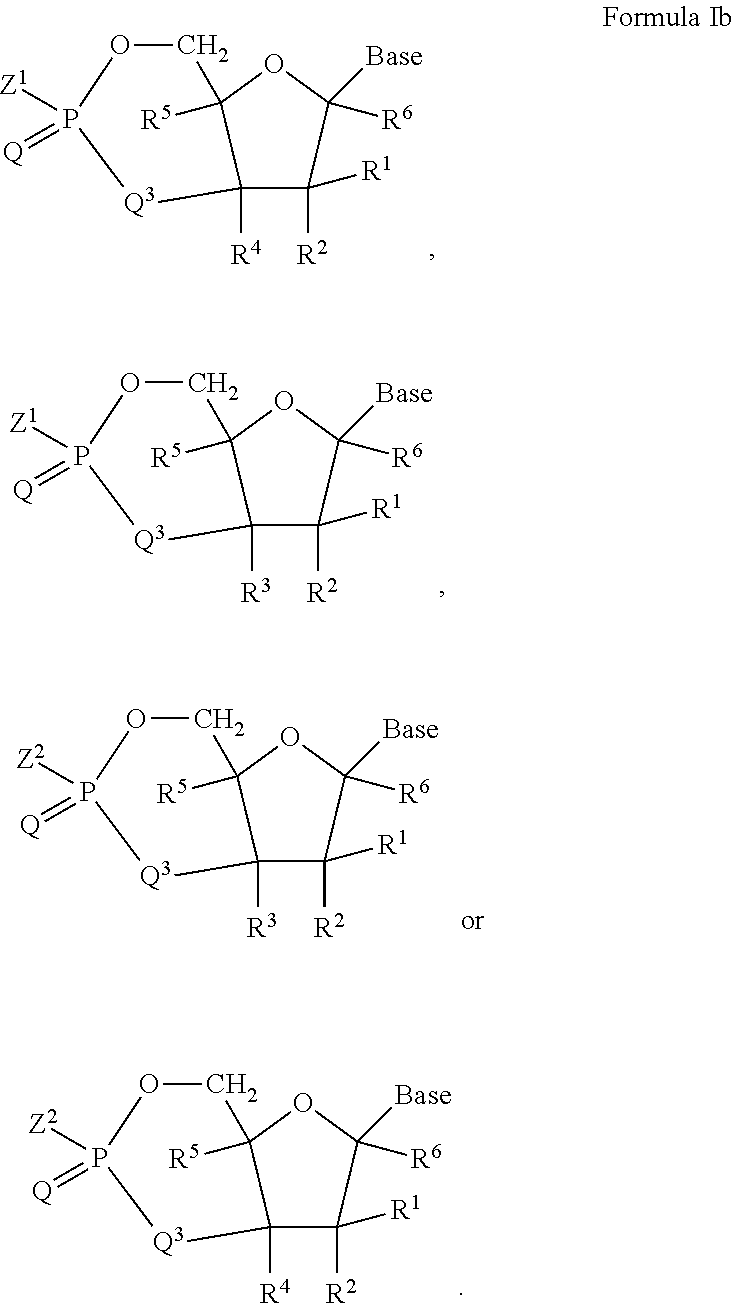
C12([R4])C([R2])([R1])C([Base])([R6])OC1([R5])COP([Z1])(=[Q])[Q3]2.C12([R3])C([R2])([R1])C([Base])([R6])OC1([R5])COP([Z1])(=[Q])[Q3]2.C12([R4])C([R2])([R1])C([Base])([R6])OC1([R5])COP([Z2])(=[Q])[Q3]2.C12([R3])C([R2])([R1])C([Base])([R6])OC1([R5])COP([Z2])(=[Q])[Q3]2
